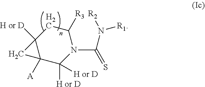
C12([H or D])C([A])(C([H or D])([H or D])N(C(=S)N([R1])[R2])C([R3])C1)C2
